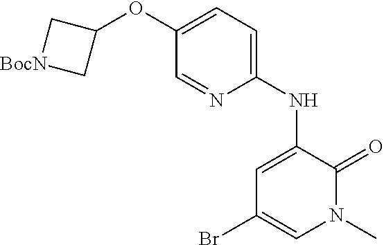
BrC1=CN(C)C(=O)C(NC2=CC=C(OC3C[BocN]C3)C=N2)=C1
